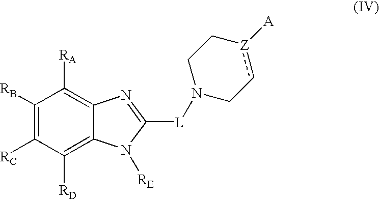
C1([RD])=C2C(=C([RA])C([RB])=C1[RC])N=C([L]N1Cc[Z]([A])CC1)N2[RE]
